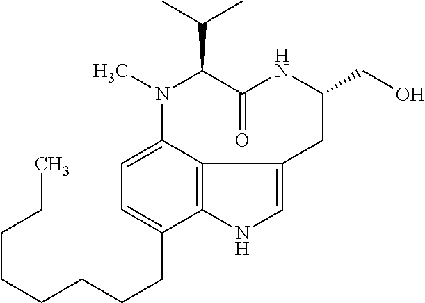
C(C1N(C)C2=CC=C(CCCCCCCC)C3=C2C(=CN3)CC(CO)NC1=O)(C)C
